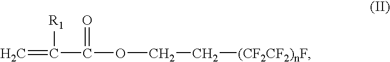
C(=C)([R1])C(=O)OCC[(CF2CF2)nF]
